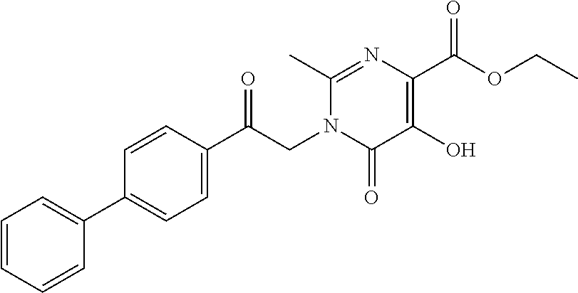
C1=CC=CC(C2=CC=C(C(CN3C(=O)C(O)=C(C(OCC)=O)N=C3C)=O)C=C2)=C1
